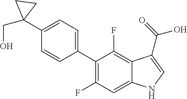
C1(C2(CO)CC2)=CC=C(C2=C(F)C=C3C(=C2F)C(C(=O)O)=CN3)C=C1
